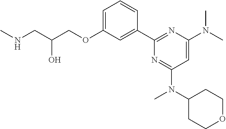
N(CC(COC1=CC=CC(C2=NC(N(C)C)=CC(N(C3CCOCC3)C)=N2)=C1)O)C
